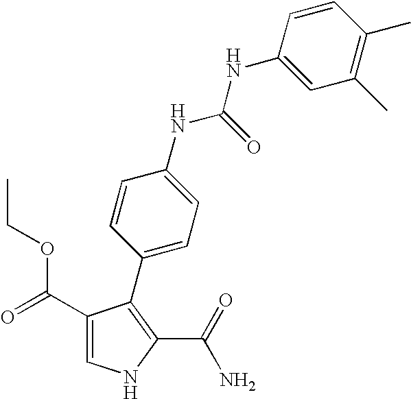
C1(C(=O)OCC)=CNC(C(=O)N)=C1C1=CC=C(NC(NC2=CC(C)=C(C)C=C2)=O)C=C1
